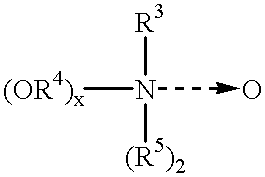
[(OR4)x]N([R3])[(R5)2].O
